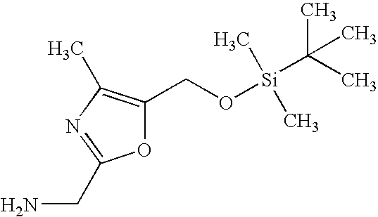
NCC1=NC(C)=C(CO[Si](C(C)(C)C)(C)C)O1
